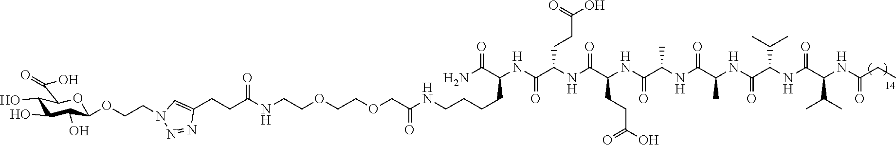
C1=C(CCC(=O)NCCOCCOCC(=O)NCCCCC(C(N)=O)NC(C(CCC(=O)O)NC(C(CCC(=O)O)NC(=O)C(NC(C(C)NC(C(NC(C(C(C)C)NC(=O)CC)=O)C(C)C)=O)=O)C)=O)=O)N=NN1CCOC1C(O)C(O)C(O)C(C(O)=O)O1
